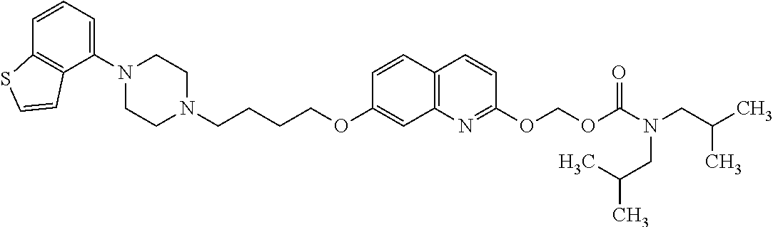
C1N(C2=CC=CC3=C2C=CS3)CCN(CCCCOC2=CC3=C(C=C2)C=CC(OCOC(=O)N(CC(C)C)CC(C)C)=N3)C1
